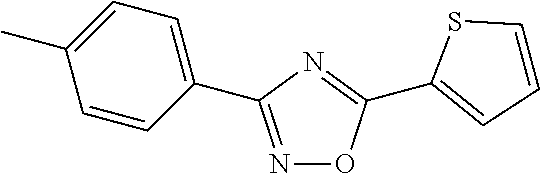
N1=C(C2=CC=C(C)C=C2)N=C(C2=CC=CS2)O1
